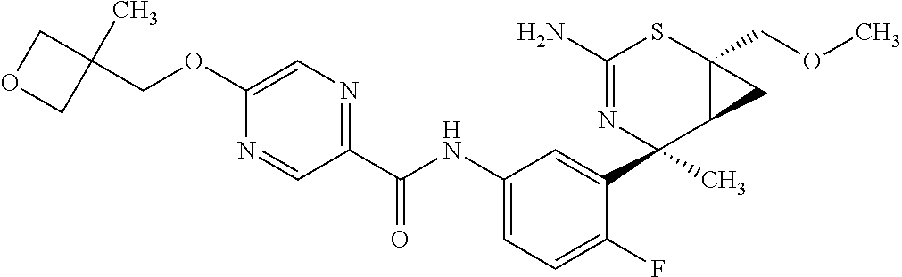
N1=CC(C(NC2=CC=C(F)C(C3(C)C4C(COC)(SC(N)=N3)C4)=C2)=O)=NC=C1OCC1(C)COC1
